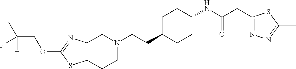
C12=C(CCN(CCC3CCC(NC(CC4=NN=C(C)S4)=O)CC3)C1)SC(OCC(C)(F)F)=N2
